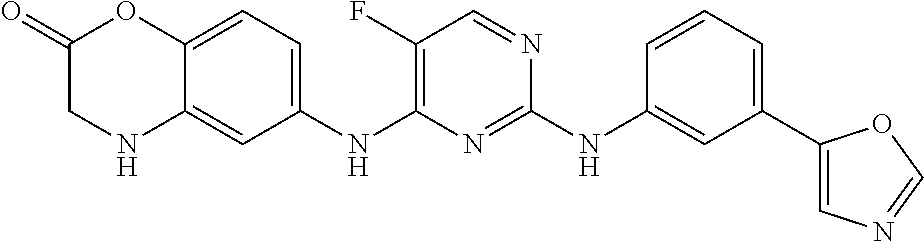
C1(C2=CN=CO2)=CC=CC(NC2=NC(NC3=CC=C4C(=C3)NCC(=O)O4)=C(F)C=N2)=C1
